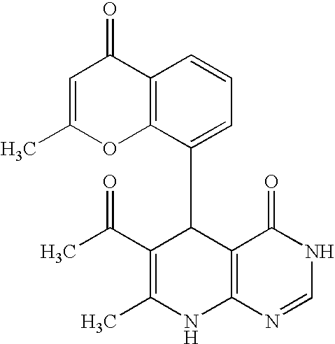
C12=C(C(C3C(C(C)=O)=C(C)NC4=C3C(=O)NC=N4)=CC=C1)OC(C)=CC2=O
